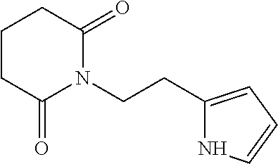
C1CCC(=O)N(CCC2=CC=CN2)C1=O
